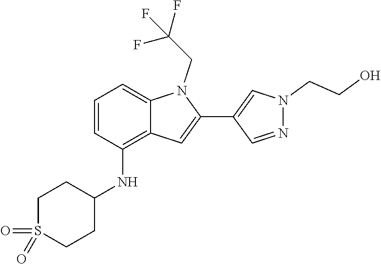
N(C1CCS(=O)(=O)CC1)C1=C2C(=CC=C1)N(CC(F)(F)F)C(C1=CN(CCO)N=C1)=C2
